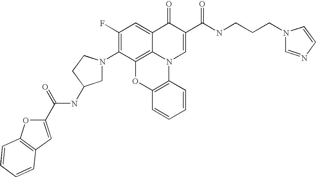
C1(F)=C(N2CC(NC(=O)C3=CC4=C(O3)C=CC=C4)CC2)C2=C3C(=C1)C(=O)C(C(NCCCN1C=NC=C1)=O)=CN3C1=C(O2)C=CC=C1
